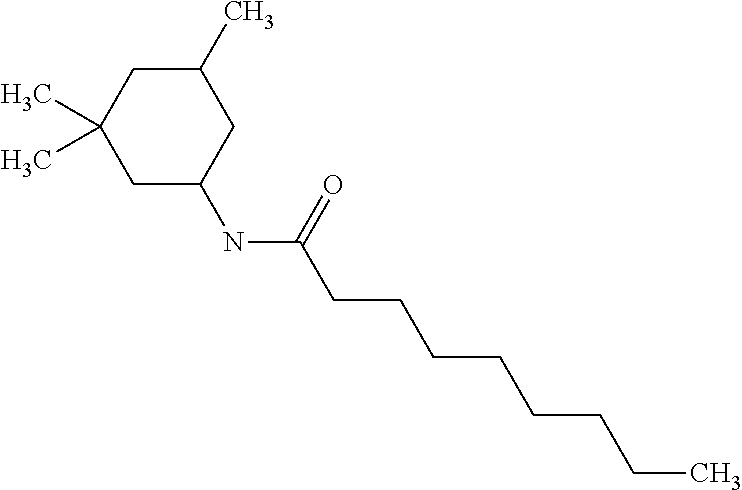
C1C(NC(=O)CCCCCCCC)CC(C)CC1(C)C
